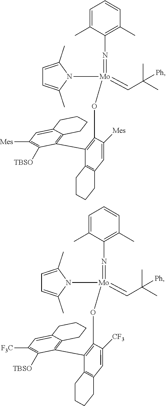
C1=C(C)C(N=[Mo](N2C(C)=CC=C2C)(=CC(C)(C)[Ph])OC2=C(C3=C4C(=CC([Mes])=C3[TBSO])CCCC4)C3=C(CCCC3)C=C2[Mes])=C(C)C=C1.C1=C(C)C(N=[Mo](N2C(C)=CC=C2C)(=CC(C)(C)[Ph])OC2=C(C3=C4C(=CC([F3C])=C3[TBSO])CCCC4)C3=C(CCCC3)C=C2[CF3])=C(C)C=C1
